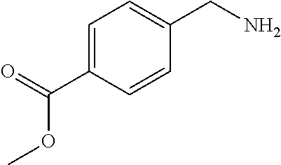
C1=C(C(=O)OC)C=CC(CN)=C1
